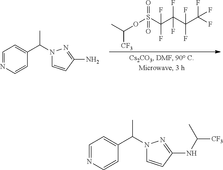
C1=NC=CC(C(N2C=CC(N)=N2)C)=C1.O(S(C(C(C(C(F)(F)F)(F)F)(F)F)(F)F)(=O)=O)C(C)[CF3].C1=NC=CC(C(N2C=CC(NC([CF3])C)=N2)C)=C1
